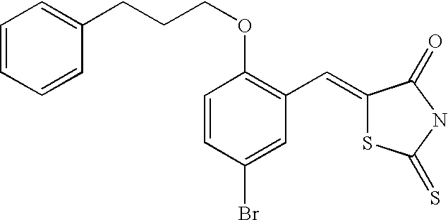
C1(OCCCC2=CC=CC=C2)=C(C=C2SC(=S)NC2=O)C=C(Br)C=C1
